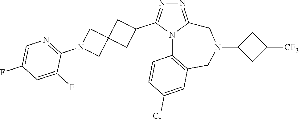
N1=C2N(C(C3CC4(C3)CN(C3=NC=C(F)C=C3F)C4)=N1)C1=C(CN(C3CC([CF3])C3)C2)C=C(Cl)C=C1
